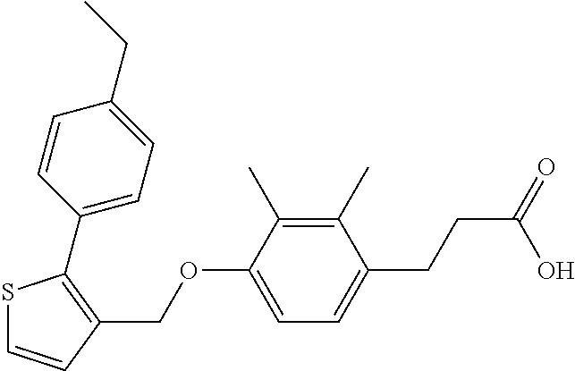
S1C=CC(COC2=CC=C(CCC(=O)O)C(C)=C2C)=C1C1=CC=C(CC)C=C1
